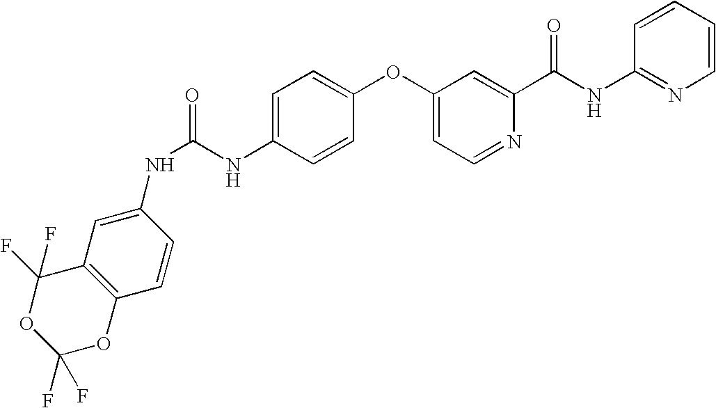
C1(F)(F)OC2=C(C(F)(F)O1)C=C(NC(=O)NC1=CC=C(OC3=CC=NC(C(NC4=NC=CC=C4)=O)=C3)C=C1)C=C2
